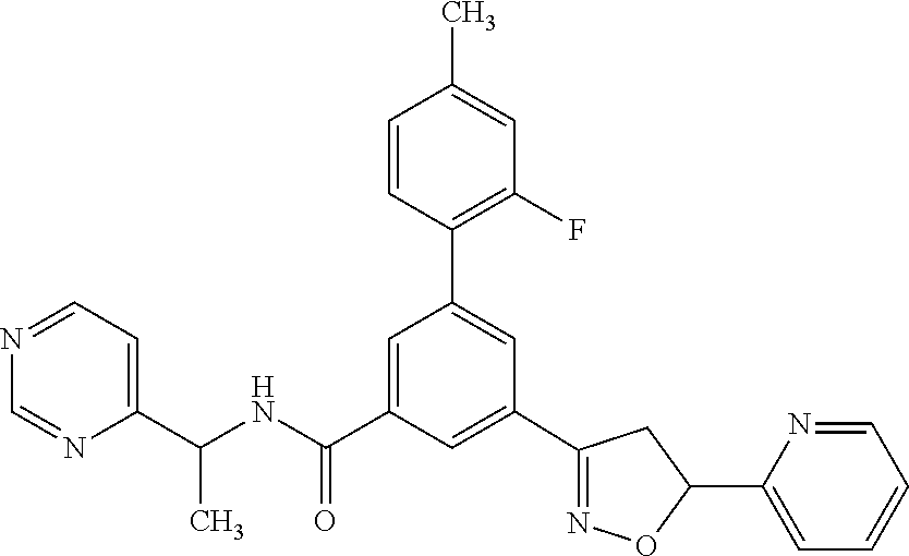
C1(C2=NOC(C3=CC=CC=N3)C2)=CC(C(NC(C2=CC=NC=N2)C)=O)=CC(C2=C(F)C=C(C)C=C2)=C1
